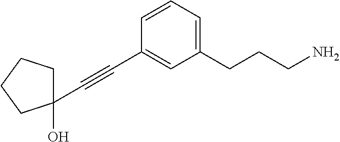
C1(C#CC2=CC(CCCN)=CC=C2)(O)CCCC1
